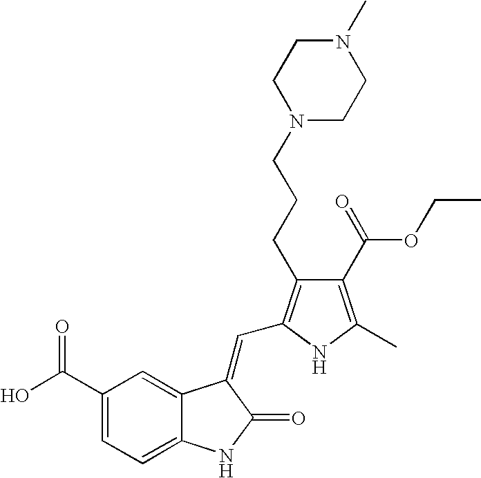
C1(C(O)=O)=CC=C2C(=C1)C(=CC1=C(CCCN3CCN(C)CC3)C(C(OCC)=O)=C(C)N1)C(=O)N2
